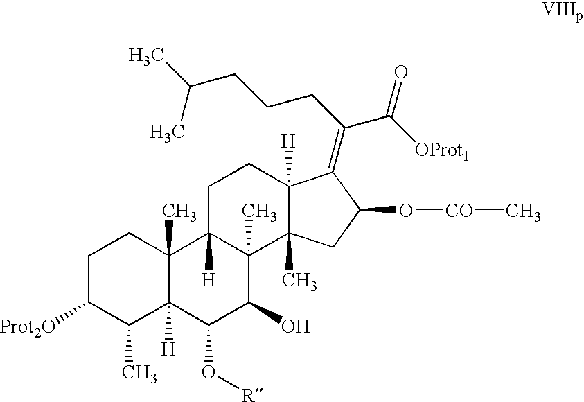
C1C([Prot2O])C(C)C2([H])C(C)(C1)C1([H])C(C)(C(O)C2O[R])C2(C)C([H])(CC1)C(=C(CCCC(C)C)C([OProt1])=O)C(O[CO]C)C2
